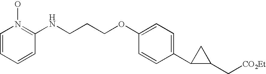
C1=CC=CC(NCCCOC2=CC=C(C3C(C[CO2Et])C3)C=C2)=N1O
